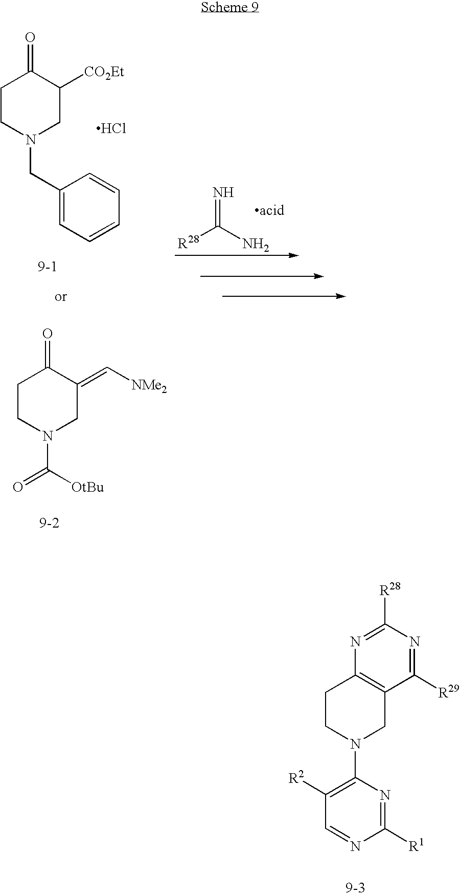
C1CN(CC2=CC=CC=C2)CC([CO2Et])C1=O.Cl.C1CN(C(=O)[OtBu])CC(=C[NMe2])C1=O.[R28]C(N)=N.C1CN(C2=C([R2])C=NC([R1])=N2)CC2=C1N=C([R28])N=C2[R29]
